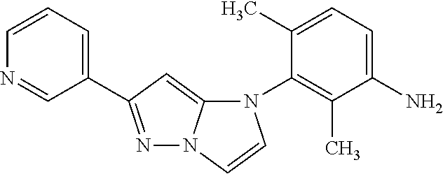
N1=C(C2=CC=CN=C2)C=C2N1C=CN2C1=C(C)C(N)=CC=C1C
